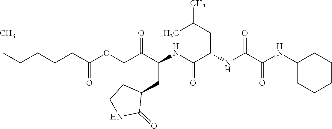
C1CCC(NC(C(NC(C(NC(C(COC(CCCCCC)=O)=O)CC2CCNC2=O)=O)CC(C)C)=O)=O)CC1
